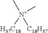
[N+](C)(C)([H37C18])[C18H37]
